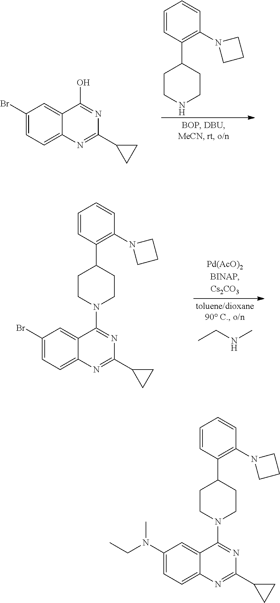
C1(Br)=CC=C2C(=C1)C(O)=NC(C1CC1)=N2.C1=CC(C2CCNCC2)=C(N2CCC2)C=C1.C1(Br)=CC=C2C(=C1)C(N1CCC(C3=C(N4CCC4)C=CC=C3)CC1)=NC(C1CC1)=N2.CCNC.C1(N(CC)C)=CC=C2C(=C1)C(N1CCC(C3=C(N4CCC4)C=CC=C3)CC1)=NC(C1CC1)=N2
